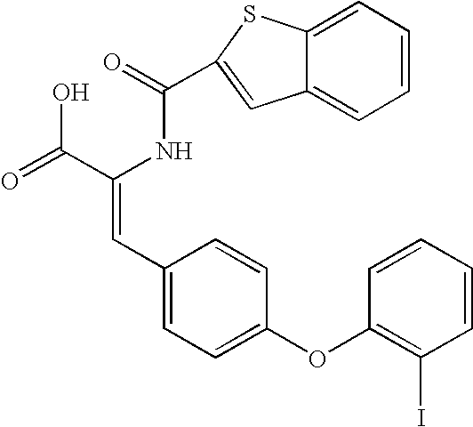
C(=O)(NC(C(=O)O)=CC1=CC=C(OC2=C(I)C=CC=C2)C=C1)C1=CC2=CC=CC=C2S1
